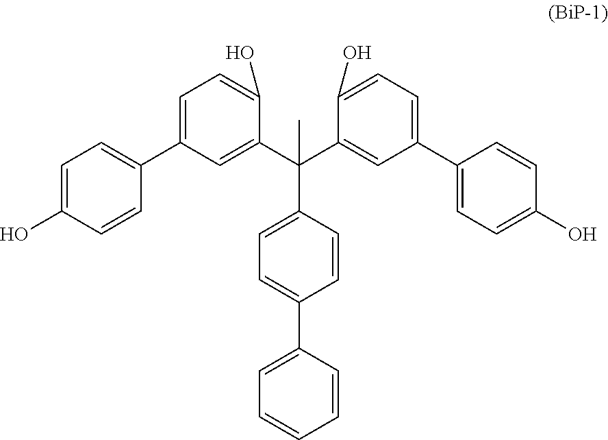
C1=C(C2=CC=C(O)C=C2)C=C(C(C2=CC(C3=CC=C(O)C=C3)=CC=C2O)(C2=CC=C(C3=CC=CC=C3)C=C2)C)C(O)=C1
